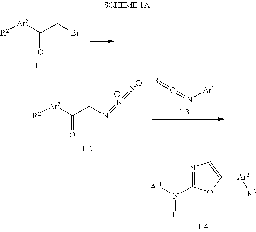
N1=C(N([H])[Ar1])OC([Ar2][R2])=C1.[R2][Ar2]C(CBr)=O.[R2][Ar2]C(CN=[N+]=[N-])=O.S=C=N[Ar1]
